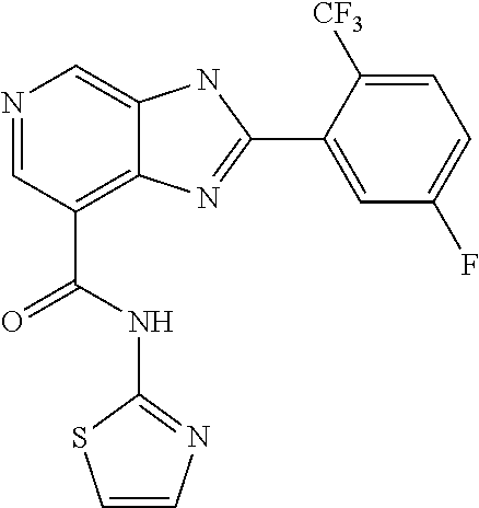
N1=CC(C(NC2=NC=CS2)=O)=C2C(=C1)NC(C1=CC(F)=CC=C1[CF3])=N2
